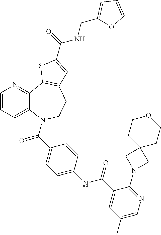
C1=CC=C2C(=N1)C1=C(CCN2C(C2=CC=C(NC(C3=CC(C)=CN=C3N3CC4(C3)CCOCC4)=O)C=C2)=O)C=C(C(=O)NCC2=CC=CO2)S1
